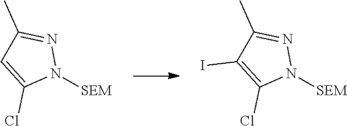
[SEM]N1N=C(C)C=C1Cl.[SEM]N1N=C(C)C(I)=C1Cl
